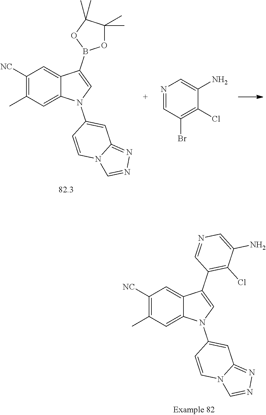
C1([NC])=C(C)C=C2C(=C1)C(C1=C(Cl)C(N)=CN=C1)=CN2C1=CC2=NN=CN2C=C1.C1([NC])=C(C)C=C2C(=C1)C(B1OC(C)(C)C(C)(C)O1)=CN2C1=CC2=NN=CN2C=C1.N1=CC(Br)=C(Cl)C(N)=C1
